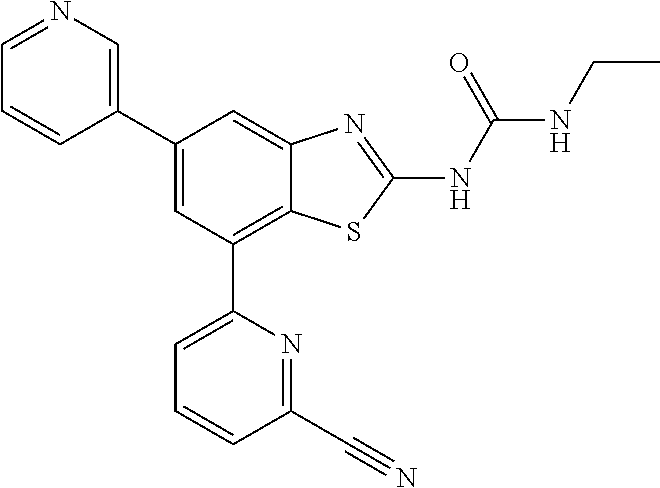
C1(C2=CN=CC=C2)=CC(C2=CC=CC(C#N)=N2)=C2C(=C1)N=C(NC(NCC)=O)S2
